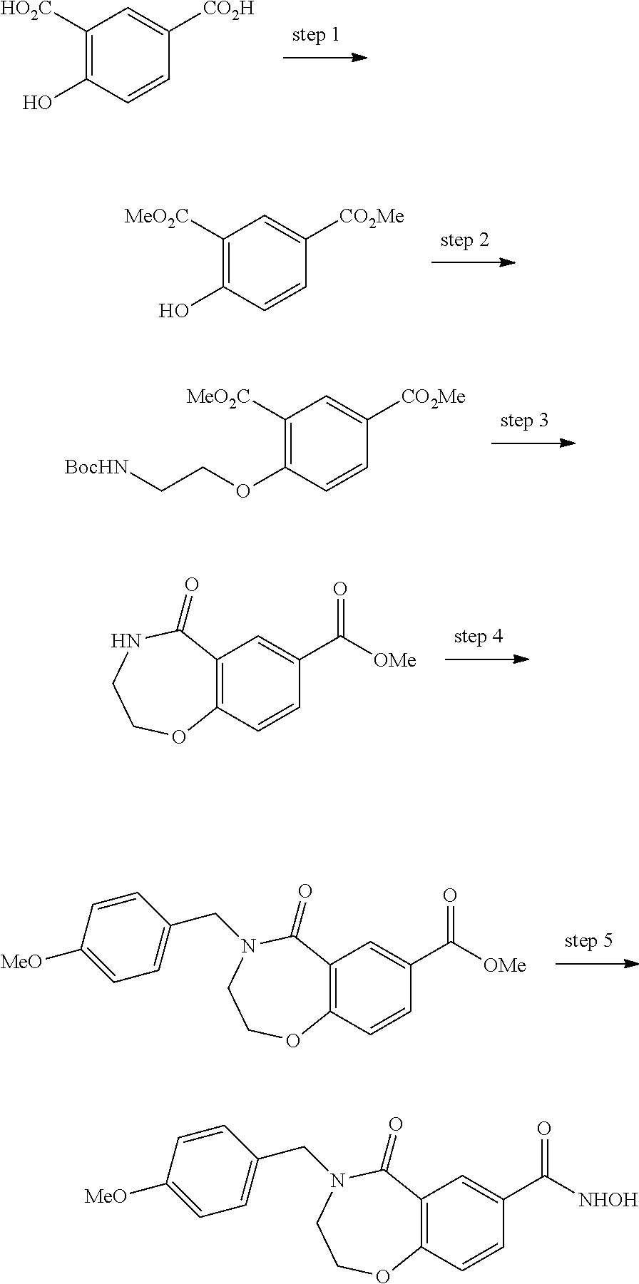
C1([HO2C])=C(O)C=CC([CO2H])=C1.C1([MeO2C])=C(O)C=CC([CO2Me])=C1.C1=CC(C(=O)[OMe])=CC2=C1OCCNC2=O.C1([MeO2C])=C(OCC[BocHN])C=CC([CO2Me])=C1.C12=C(C=CC(C(=O)[OMe])=C1)OCCN(CC1=CC=C([MeO])C=C1)C2=O.C12=C(C=CC(C(=O)[NHOH])=C1)OCCN(CC1=CC=C([MeO])C=C1)C2=O
